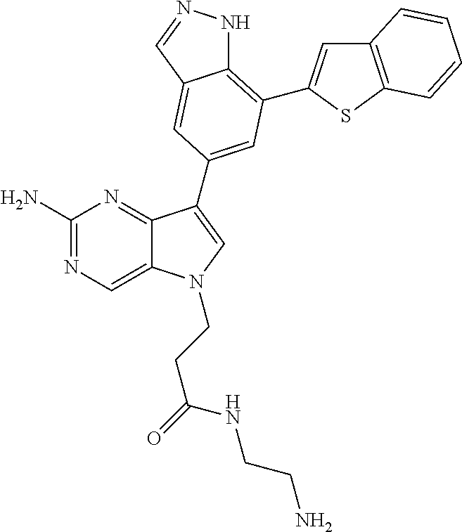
C1(N)=NC=C2C(=N1)C(C1=CC(C3=CC4=C(S3)C=CC=C4)=C3NN=CC3=C1)=CN2CCC(NCCN)=O
